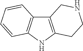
C12=C(NC3=C1C=CC=C3)CCNC2
